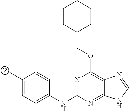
C1CC(COC2=C3C(=NC(NC4=CC=C(C)C=C4)=N2)NC=N3)CCC1
